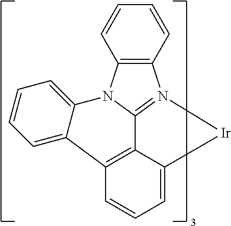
C12=C(C=CC=C1)N1=C3N2C2=CC=CC=C2C2=C3C(=CC=C2)[Ir]1
